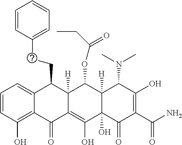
C1=CC(O)=C2C(=C1)C(CCC1=CC=CC=C1)C1([H])C(=C(O)C3(O)C([H])(C1OC(=O)CC)C(N(C)C)C(O)=C(C(N)=O)C3=O)C2=O
